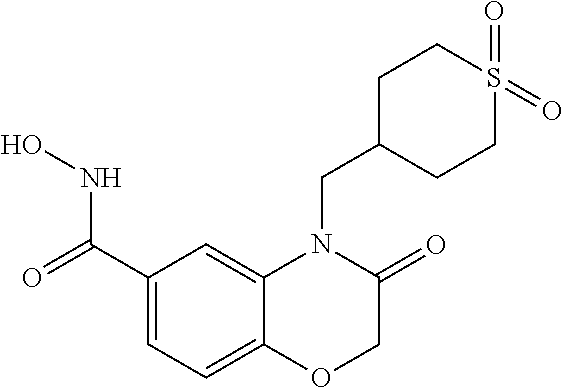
C1(C(=O)NO)=CC=C2C(=C1)N(CC1CCS(=O)(=O)CC1)C(=O)CO2
